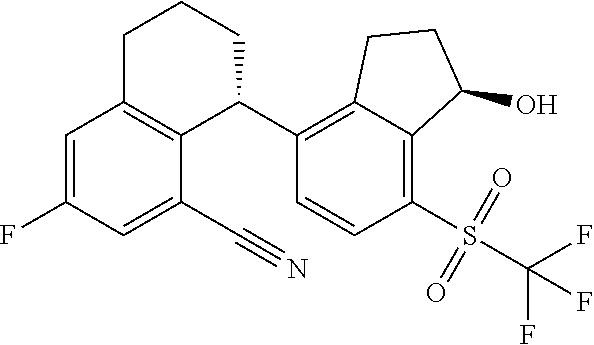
C1=C(F)C=C(C#N)C2=C1CCCC2C1=C2C(=C(S(C(F)(F)F)(=O)=O)C=C1)C(O)CC2
